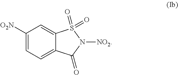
C1([O2N])=CC=C2C(=C1)S(=O)(=O)N([NO2])C2=O
